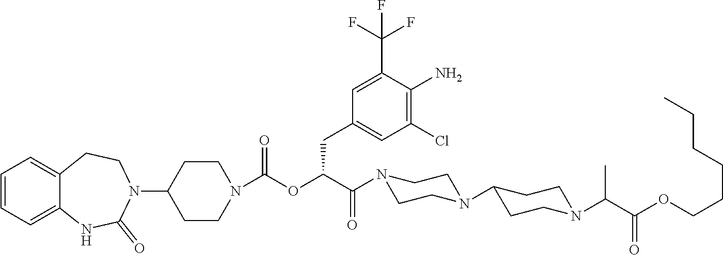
C1=CC=C2C(=C1)CCN(C1CCN(C(OC(C(N3CCN(C4CCN(C(C(OCCCCCC)=O)C)CC4)CC3)=O)CC3=CC(Cl)=C(N)C(C(F)(F)F)=C3)=O)CC1)C(=O)N2
